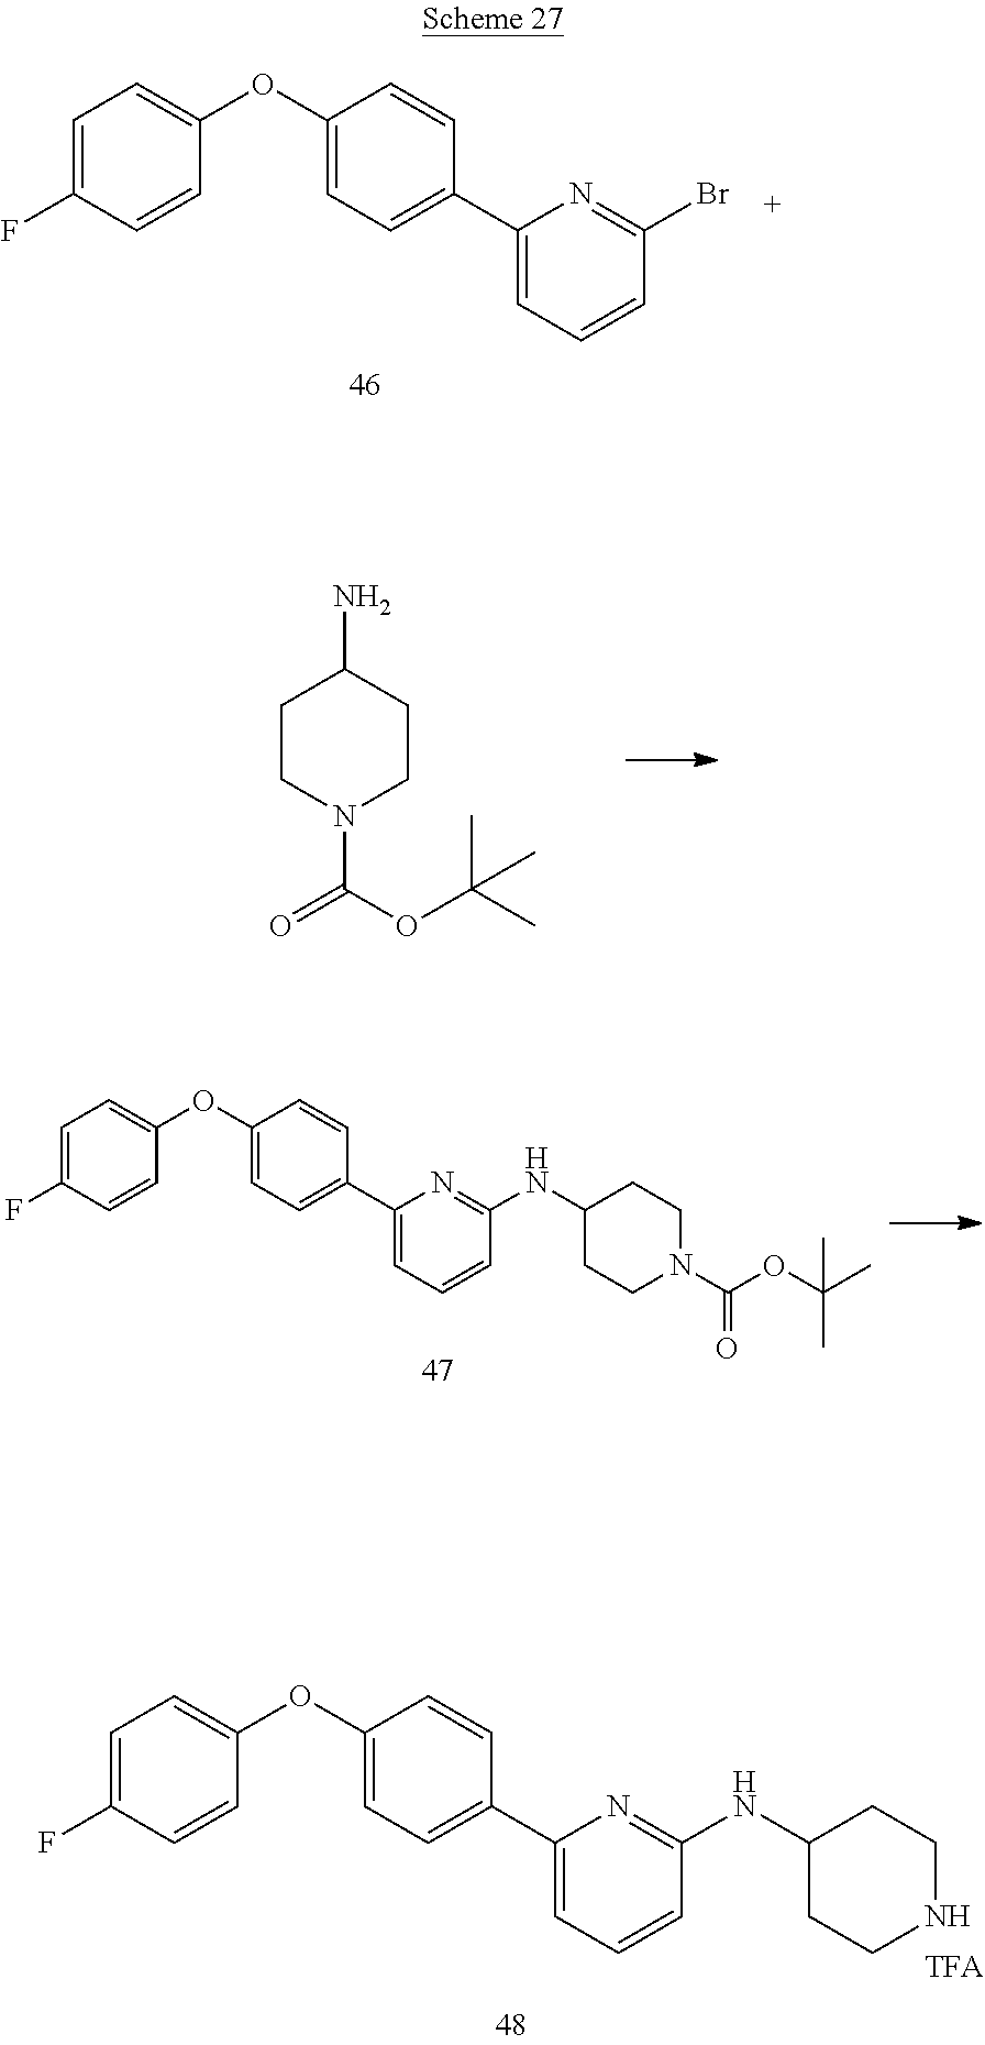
C1=C(F)C=CC(OC2=CC=C(C3=CC=CC(Br)=N3)C=C2)=C1.C1CN(C(OC(C)(C)C)=O)CCC1N.C1=C(F)C=CC(OC2=CC=C(C3=CC=CC(NC4CCN(C(OC(C)(C)C)=O)CC4)=N3)C=C2)=C1.C1=C(F)C=CC(OC2=CC=C(C3=CC=CC(NC4CCNCC4)=N3)C=C2)=C1
